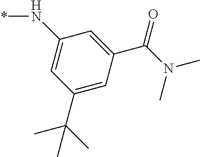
C1(N*)=CC(C(C)(C)C)=CC(C(=O)N(C)C)=C1
